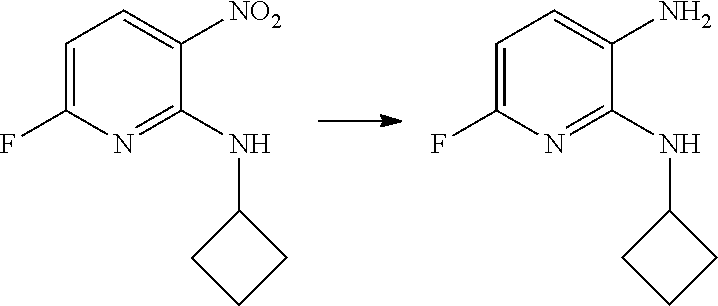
C1=C(F)N=C(NC2CCC2)C([NO2])=C1.C1=C(F)N=C(NC2CCC2)C(N)=C1
